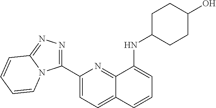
C1(C2=NN=C3N2C=CC=C3)=CC=C2C(=N1)C(NC1CCC(O)CC1)=CC=C2
